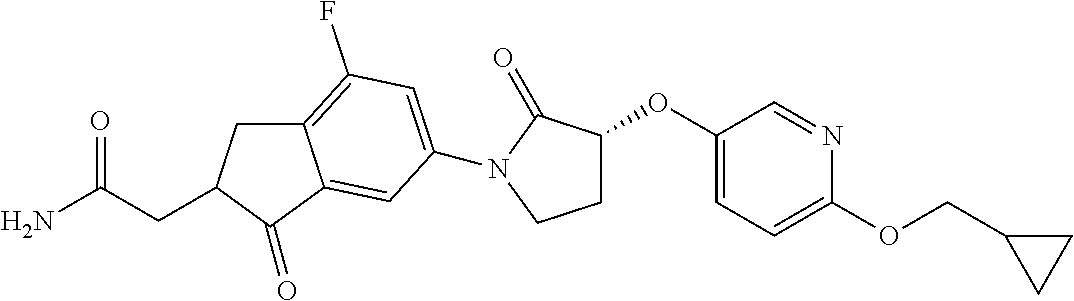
C12=C(F)C=C(N3C(=O)C(OC4=CC=C(OCC5CC5)N=C4)CC3)C=C1C(=O)C(CC(N)=O)C2
